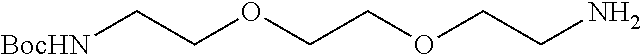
[BocHN]CCOCCOCCN
